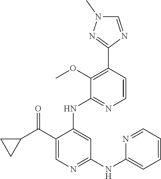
C1=CC(C2=NN(C)C=N2)=C(OC)C(NC2=CC(NC3=CC=CC=N3)=NC=C2C(C2CC2)=O)=N1
